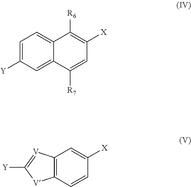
C1=C([Y])C=C2C(=C1)C([R6])=C([X])C=C2[R7].C12=C(C=CC([X])=C1)[V]C([Y])=[V]2
